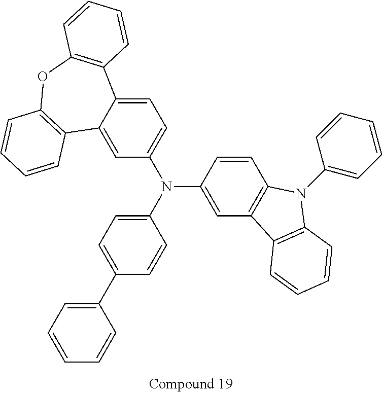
C1(C2=CC=CC=C2)=CC=C(N(C2=CC3=C(C=C2)N(C2=CC=CC=C2)C2=C3C=CC=C2)C2=CC=C3C(=C2)C2=C(OC4=C3C=CC=C4)C=CC=C2)C=C1
